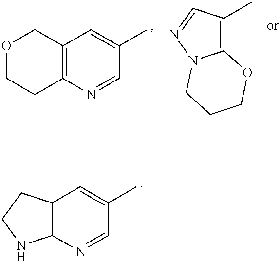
C12=C(N=CC(C)=C1)CCOC2.C12=C(C)C=NN1CCCO2.C12=C(N=CC(C)=C1)NCC2
